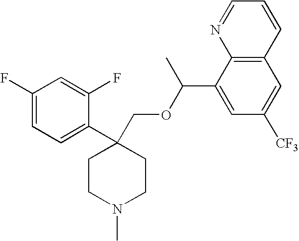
C1(F)=CC=C(C2(COC(C3=CC([CF3])=CC4=C3N=CC=C4)C)CCN(C)CC2)C(F)=C1
